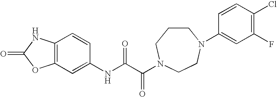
C12=C(C=C(NC(C(=O)N3CCCN(C4=CC(F)=C(Cl)C=C4)CC3)=O)C=C1)OC(=O)N2
